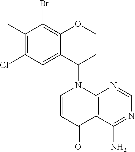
C1(C)=C(Cl)C=C(C(C)N2C=CC(=O)C3=C2N=CN=C3N)C(OC)=C1Br
